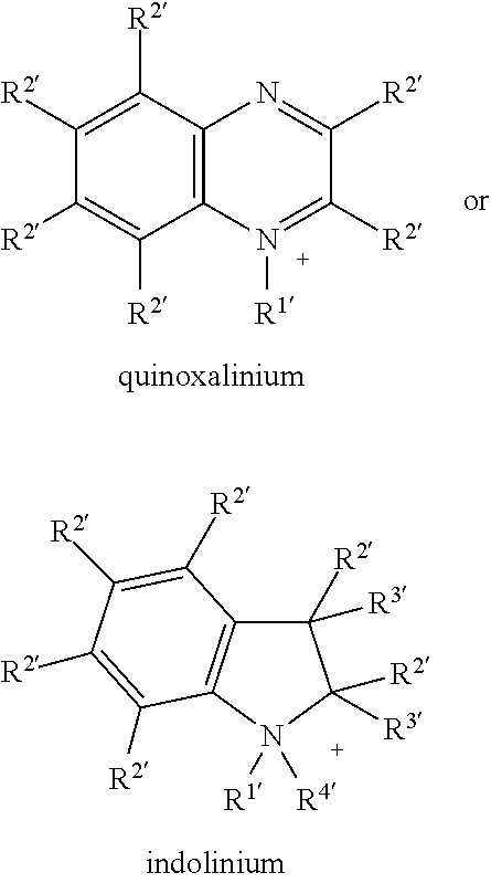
C1([R2])([R3])C2=C(N([R1])([R4])C1([R3])[R2])C([R2])=C([R2])C([R2])=C2[R2].C12=C(C([R2])=C([R2])C([R2])=C1[R2])N=C([R2])C([R2])=N2[R1]
